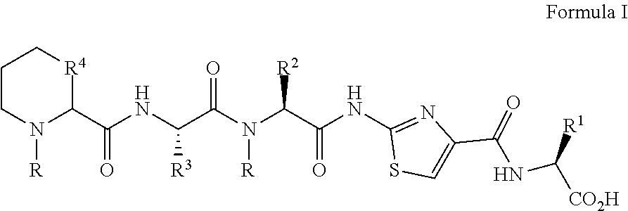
C1CN([R])C(C(NC(C(N([R])C(C(NC2=NC(C(NC([CO2H])[R1])=O)=CS2)=O)[R2])=O)[R3])=O)[R4]C1
